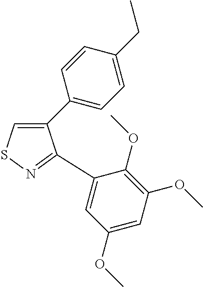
C1(C2=CC=C(CC)C=C2)=CSN=C1C1=CC(OC)=CC(OC)=C1OC
